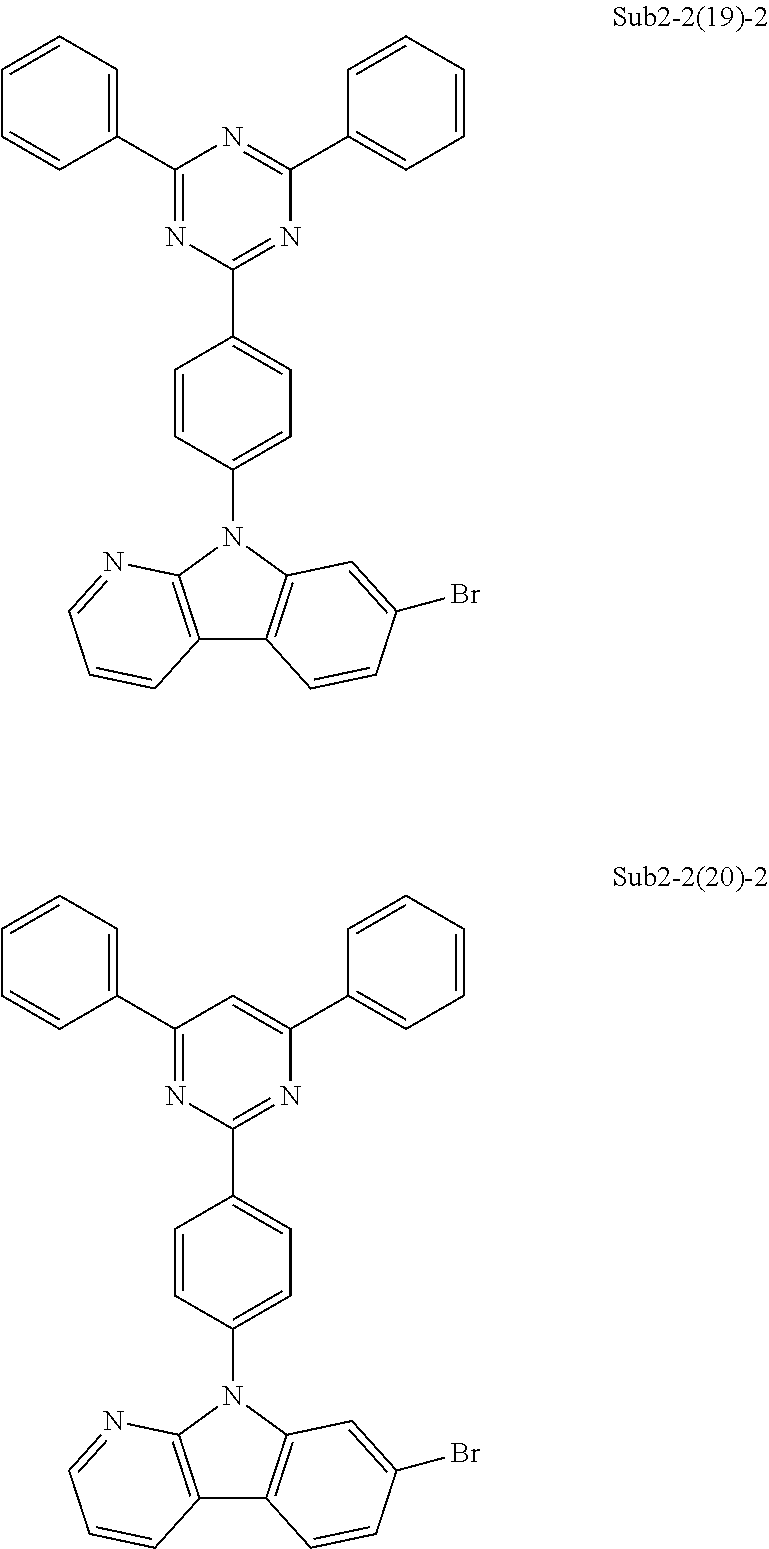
C12=C(N(C3=CC=C(C4=NC(C5=CC=CC=C5)=NC(C5=CC=CC=C5)=N4)C=C3)C3=C1C=CC(Br)=C3)N=CC=C2.C12=C(N(C3=CC=C(C4=NC(C5=CC=CC=C5)=CC(C5=CC=CC=C5)=N4)C=C3)C3=C1C=CC(Br)=C3)N=CC=C2
